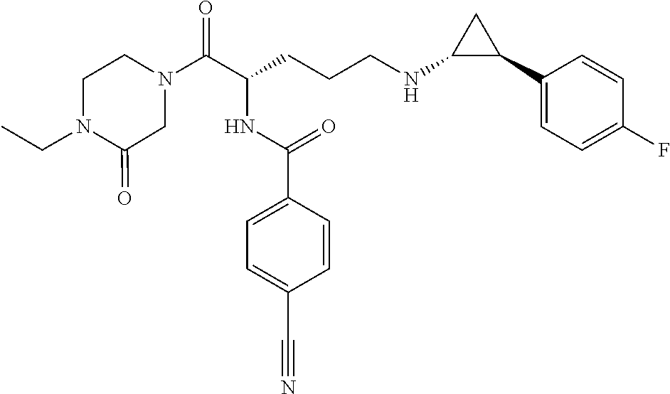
C1N(C(C(CCCNC2C(C3=CC=C(F)C=C3)C2)NC(C2=CC=C(C#N)C=C2)=O)=O)CCN(CC)C1=O
